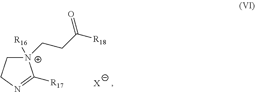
[N+]1(CCC([R18])=O)([R16])CCN=C1[R17].[X]
